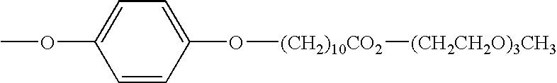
C1=CC(O[(CH2)10CO2][(CH2CH2O)3CH3])=CC=C1OC
